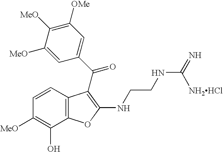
C1=C([MeO])C([MeO])=C([OMe])C=C1C(=O)C1=C(NCCNC(=N)[NH2HCl])OC2=C1C=CC([MeO])=C2O
